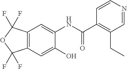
C12=C(C=C(O)C(NC(C3=C(CC)C=NC=C3)=O)=C1)C(F)(F)OC2(F)F
